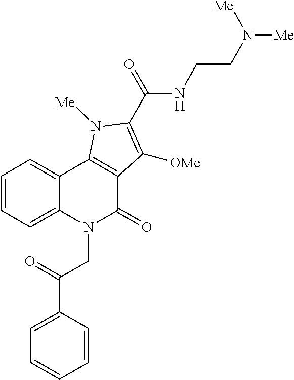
C1=CC=C2C(=C1)C1=C(C(=O)N2CC(C2=CC=CC=C2)=O)C([OMe])=C(C(=O)NCCN([Me])[Me])N1[Me]
